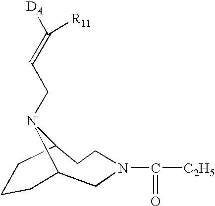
C12CN(C(=O)[C2H5])CCC(CCC1)N2CC=C([DA])[R11]
